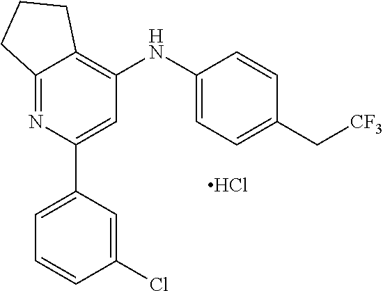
C12=NC(C3=CC=CC(Cl)=C3)=CC(NC3=CC=C(C[CF3])C=C3)=C1CCC2.Cl
